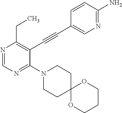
N1=CN=C(N2CCC3(CC2)OCCCO3)C(C#CC2=CN=C(N)C=C2)=C1CC
